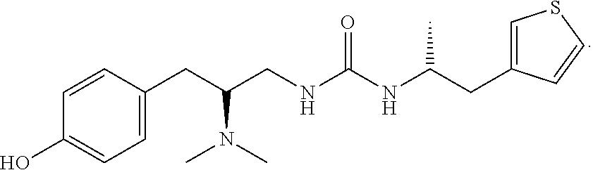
C1=C(CC(N(C)C)CNC(=O)NC(CC2=CSC=C2)C)C=CC(O)=C1
